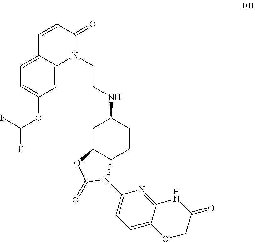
N(C1CC2C(CC1)N(C1=CC=C3C(=N1)NC(=O)CO3)C(=O)O2)CCN1C(=O)C=CC2=CC=C(OC(F)F)C=C12
